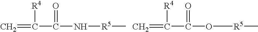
C=C(C(N[R5]C)=O)[R4].C=C(C(O[R5]C)=O)[R4]
